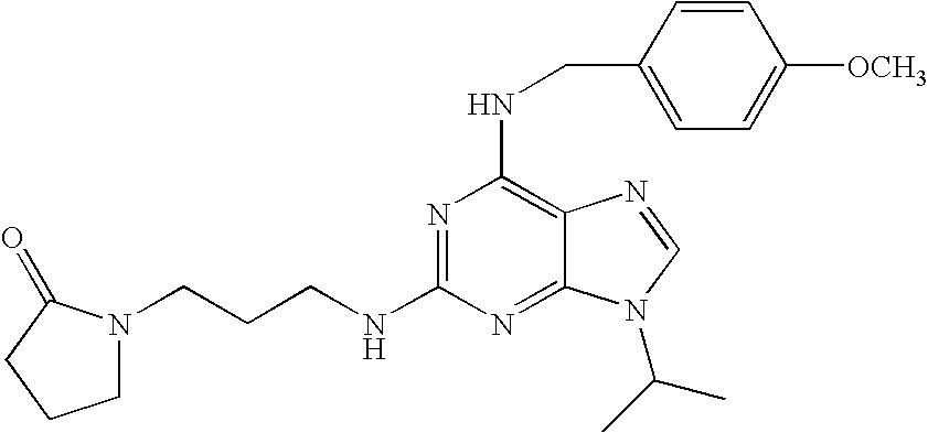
C1(NCC2=CC=C([OCH3])C=C2)=C2C(=NC(NCCCN3CCCC3=O)=N1)N(C(C)C)C=N2
